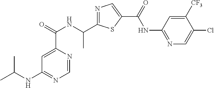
N1=C(C(NC(C2=CC(NC(C)C)=NC=N2)=O)C)SC(C(=O)NC2=NC=C(Cl)C([CF3])=C2)=C1
